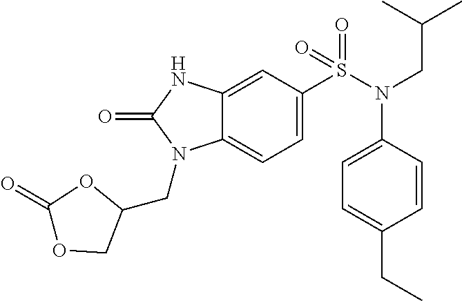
C1=C(S(N(CC(C)C)C2=CC=C(CC)C=C2)(=O)=O)C=C2C(=C1)N(CC1OC(=O)OC1)C(=O)N2
